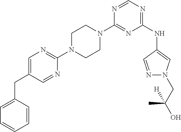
C1(N2CCN(C3=NC=C(CC4=CC=CC=C4)C=N3)CC2)=NC(NC2=CN(CC(O)(C)[H])N=C2)=NC=N1
